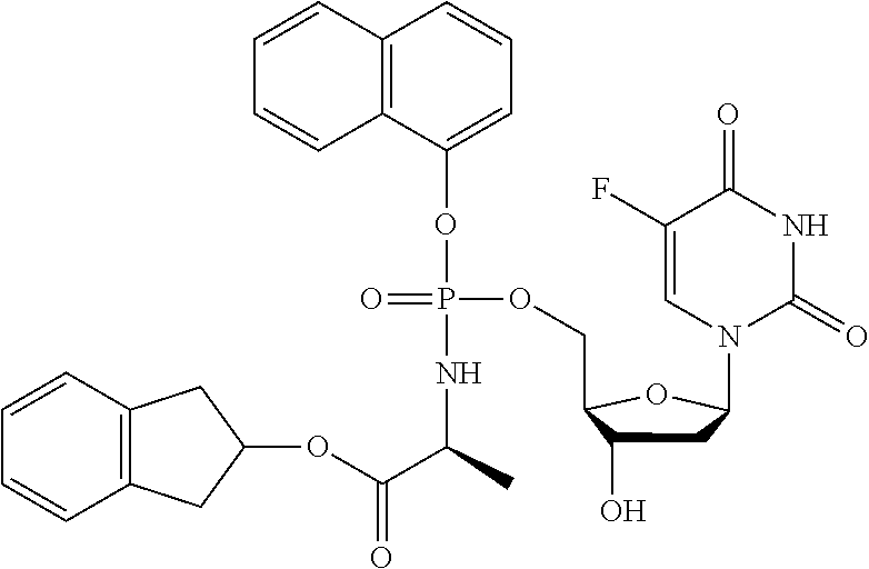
C12=C(C(OP(NC(C(OC3CC4=C(C3)C=CC=C4)=O)C)(OCC3C(O)CC(N4C(=O)NC(=O)C(F)=C4)O3)=O)=CC=C1)C=CC=C2
